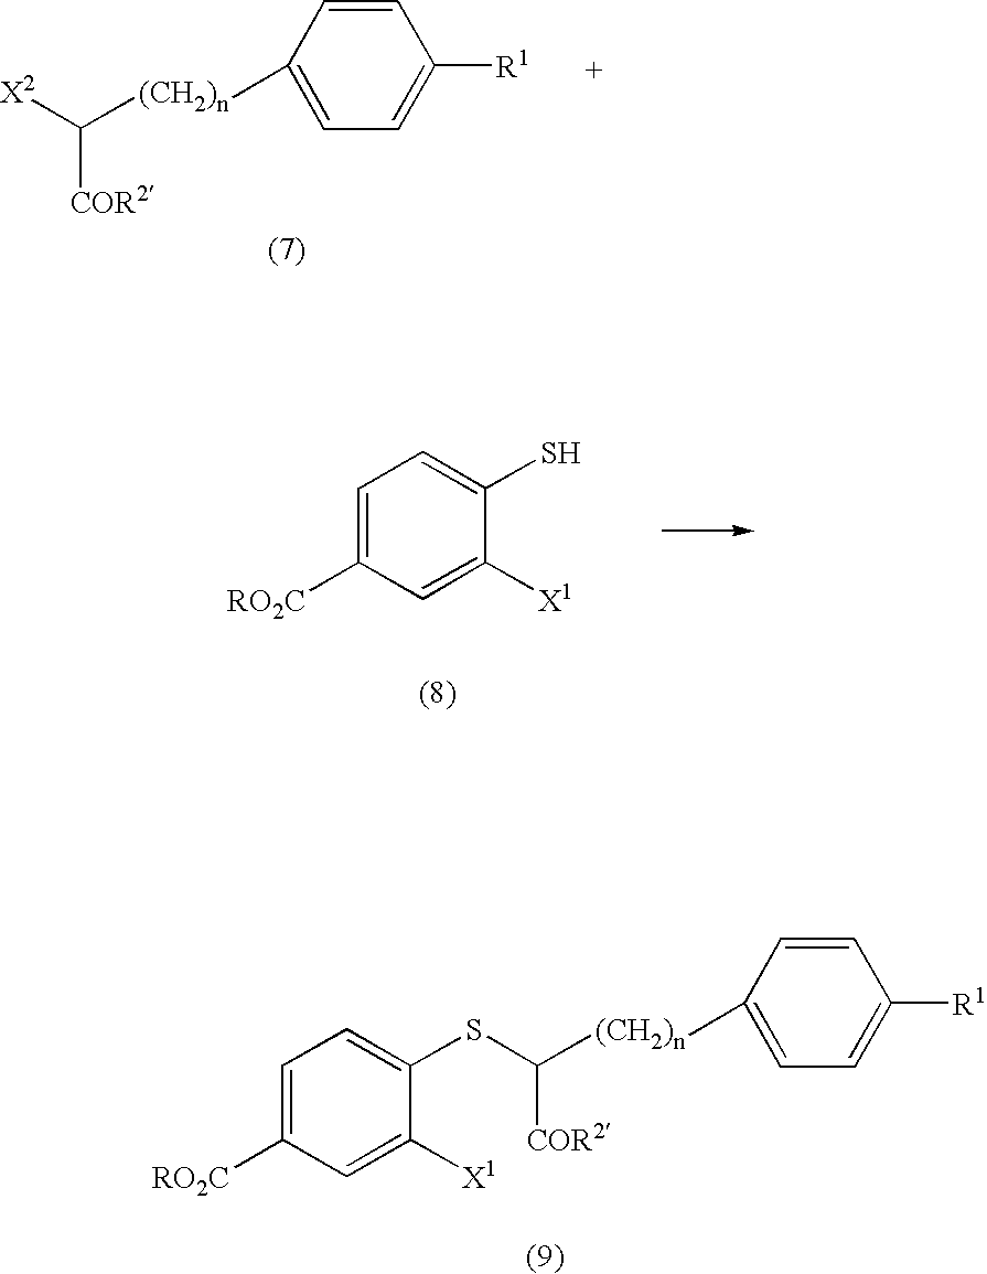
C([COR2])([(CH2)n]C1=CC=C([R1])C=C1)[X2].C1=C([RO2C])C=C([X1])C(S)=C1.C([COR2])([(CH2)n]C1=CC=C([R1])C=C1)SC1=CC=C([RO2C])C=C1[X1]
